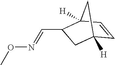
CON=CC1CC2([H])C=CC1([H])C2
